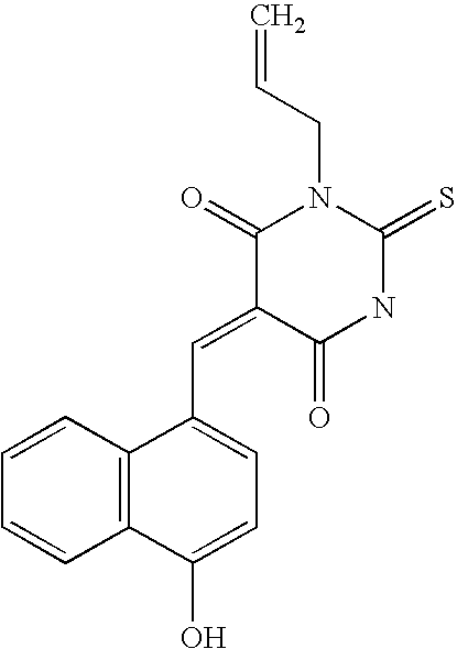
O=C1C(=CC2=CC=C(O)C3=C2C=CC=C3)C(=O)N(CC=C)C(=S)N1
